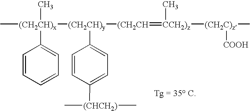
C[(CH2CH)x](C1=CC=CC=C1)(C)[(CH2CH)y]([(CH2CH]=[CCH2)z](C)[(CH2C)z](C)[COOH])C1=CC=C([(CHCH2)](C)C)C=C1
